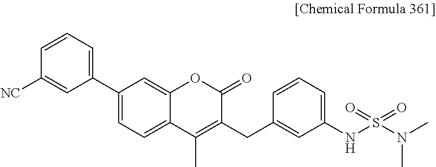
C1(C2=CC=C3C(=C2)OC(=O)C(CC2=CC(NS(N(C)C)(=O)=O)=CC=C2)=C3C)=CC=CC([NC])=C1
